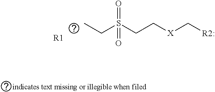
CCS(CC[X]C[R2:])(=O)=O.[R1]
